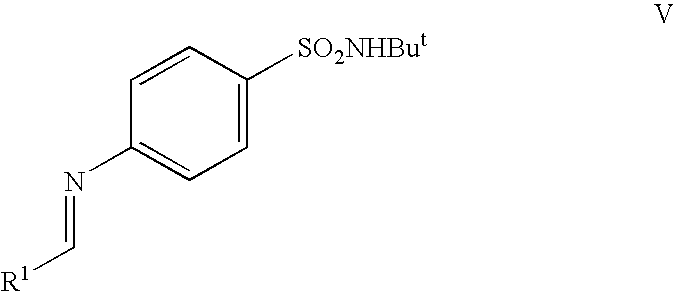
C1=CC([SO2NHBut])=CC=C1N=C[R1]
